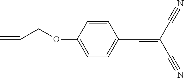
C1=CC(C=C(C#N)C#N)=CC=C1OCC=C
